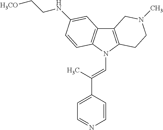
C12=C(N(C=C(C3=CC=NC=C3)C)C3=C1C=C(NCC[H3CO])C=C3)CCN(C)C2
